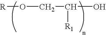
[R]OCC([R1])O
